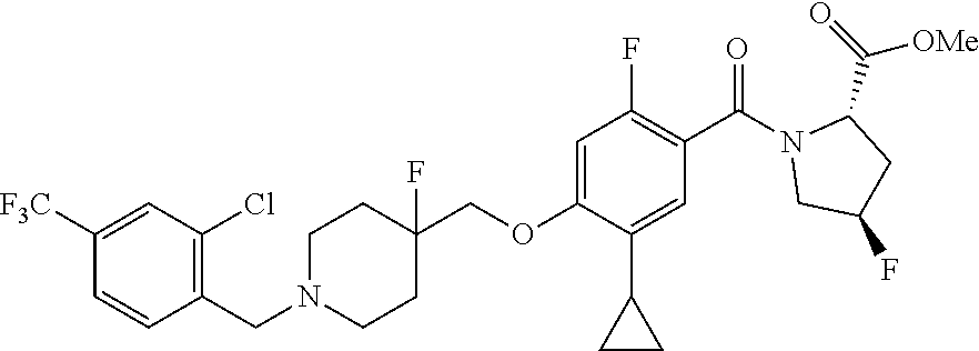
C1(CN2CCC(COC3=CC(F)=C(C(=O)N4CC(F)CC4C(=O)[OMe])C=C3C3CC3)(F)CC2)=C(Cl)C=C([F3C])C=C1
